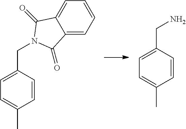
C1=C(CN)C=CC(C)=C1.C12=CC=CC=C1C(=O)N(CC1=CC=C(C)C=C1)C2=O
